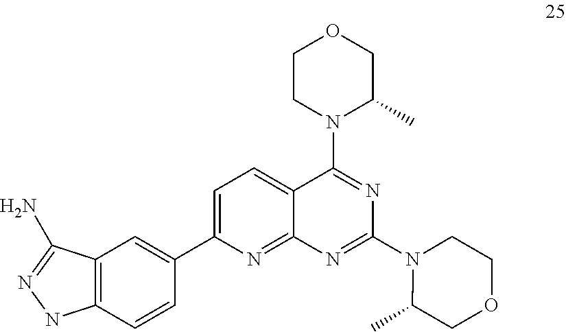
C1CN(C2=NC(N3C(C)COCC3)=NC3=NC(C4=CC5=C(C=C4)NN=C5N)=CC=C23)C(C)CO1
